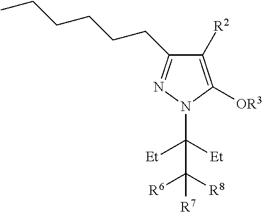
C1([R2])=C([OR3])N(C([Et])([Et])C([R8])([R6])[R7])N=C1CCCCCC
